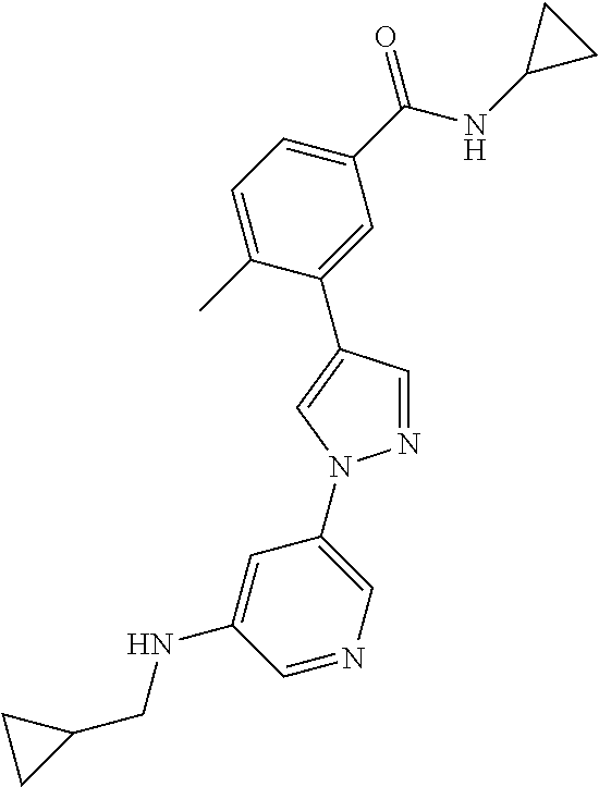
C1=C(C)C(C2=CN(C3=CN=CC(NCC4CC4)=C3)N=C2)=CC(C(NC2CC2)=O)=C1
